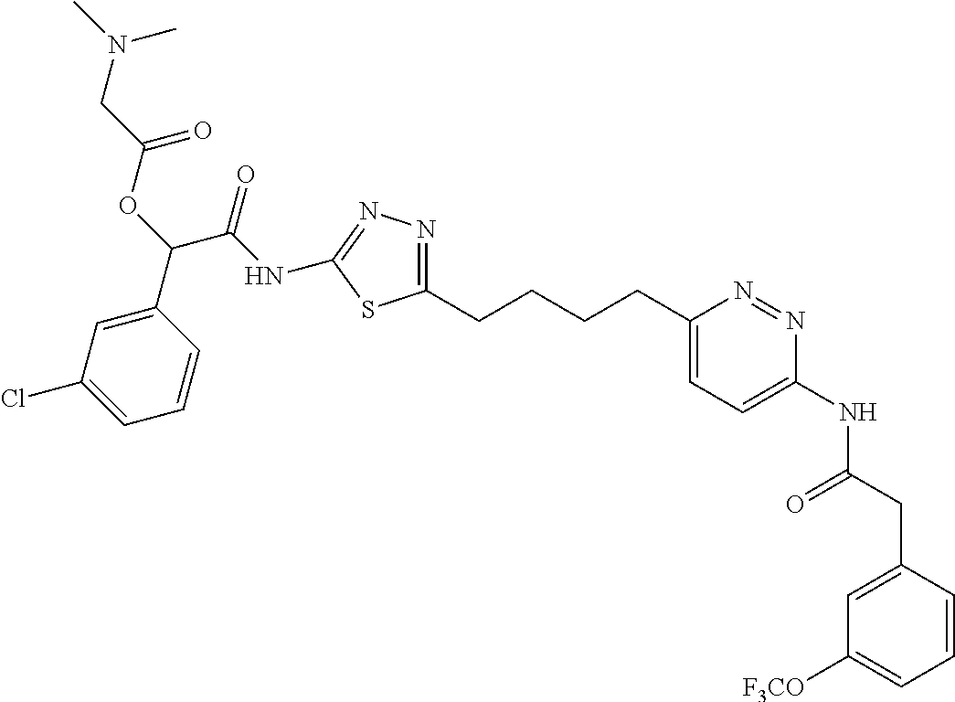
C1(CCCCC2=CC=C(NC(CC3=CC([F3CO])=CC=C3)=O)N=N2)=NN=C(NC(C(OC(CN(C)C)=O)C2=CC(Cl)=CC=C2)=O)S1
